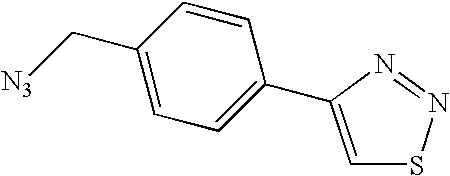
C1(C[N3])=CC=C(C2=CSN=N2)C=C1
